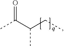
CC(C(CC)C)=O
